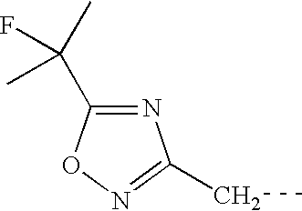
N1=C(C(C)(C)F)ON=C1CC
